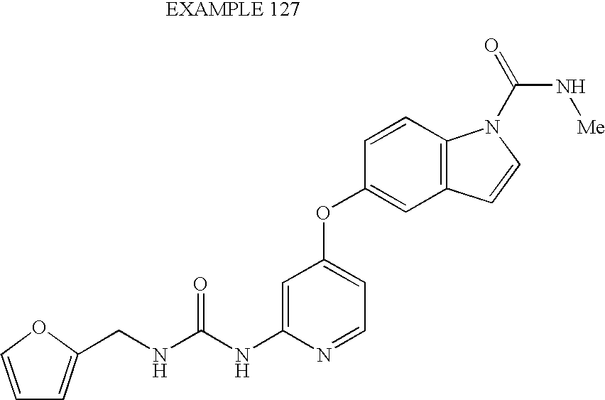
C1=C(NC(NCC2=CC=CO2)=O)N=CC=C1OC1=CC2=C(C=C1)N(C(=O)N[Me])C=C2
